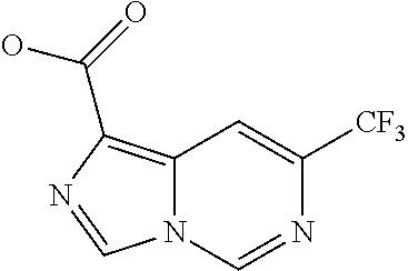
C12=C(C(=O)O)N=CN1C=NC([CF3])=C2
